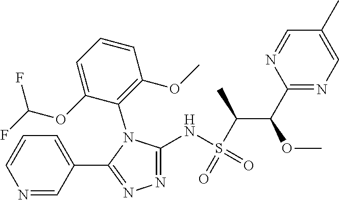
C1=C(OC(F)F)C(N2C(NS(C(C(C3=NC=C(C)C=N3)OC)C)(=O)=O)=NN=C2C2=CC=CN=C2)=C(OC)C=C1
